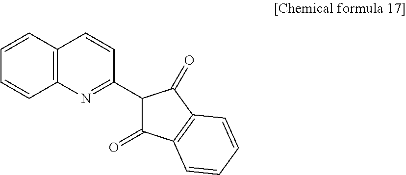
C12=C(C=CC=C1)C=CC(C1C(=O)C3=C(C1=O)C=CC=C3)=N2
